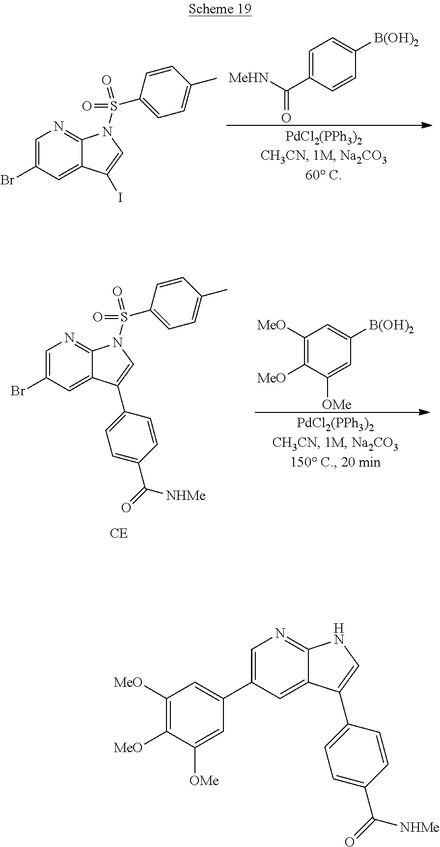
C1=C(C2=CC([MeO])=C([MeO])C([OMe])=C2)C=C2C(=N1)NC=C2C1=CC=C(C([NHMe])=O)C=C1.C1=C(Br)C=C2C(=N1)N(S(C1=CC=C(C)C=C1)(=O)=O)C=C2I.C1=C(C([MeHN])=O)C=CC([B(OH)2])=C1.C1([MeO])=C([MeO])C([OMe])=CC([B(OH)2])=C1.C1=C(Br)C=C2C(=N1)N(S(C1=CC=C(C)C=C1)(=O)=O)C=C2C1=CC=C(C([NHMe])=O)C=C1
